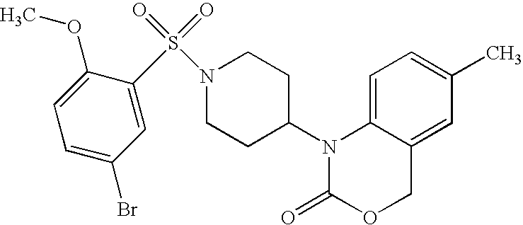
C1=C2C(=CC(C)=C1)COC(=O)N2C1CCN(S(=O)(=O)C2=CC(Br)=CC=C2OC)CC1
